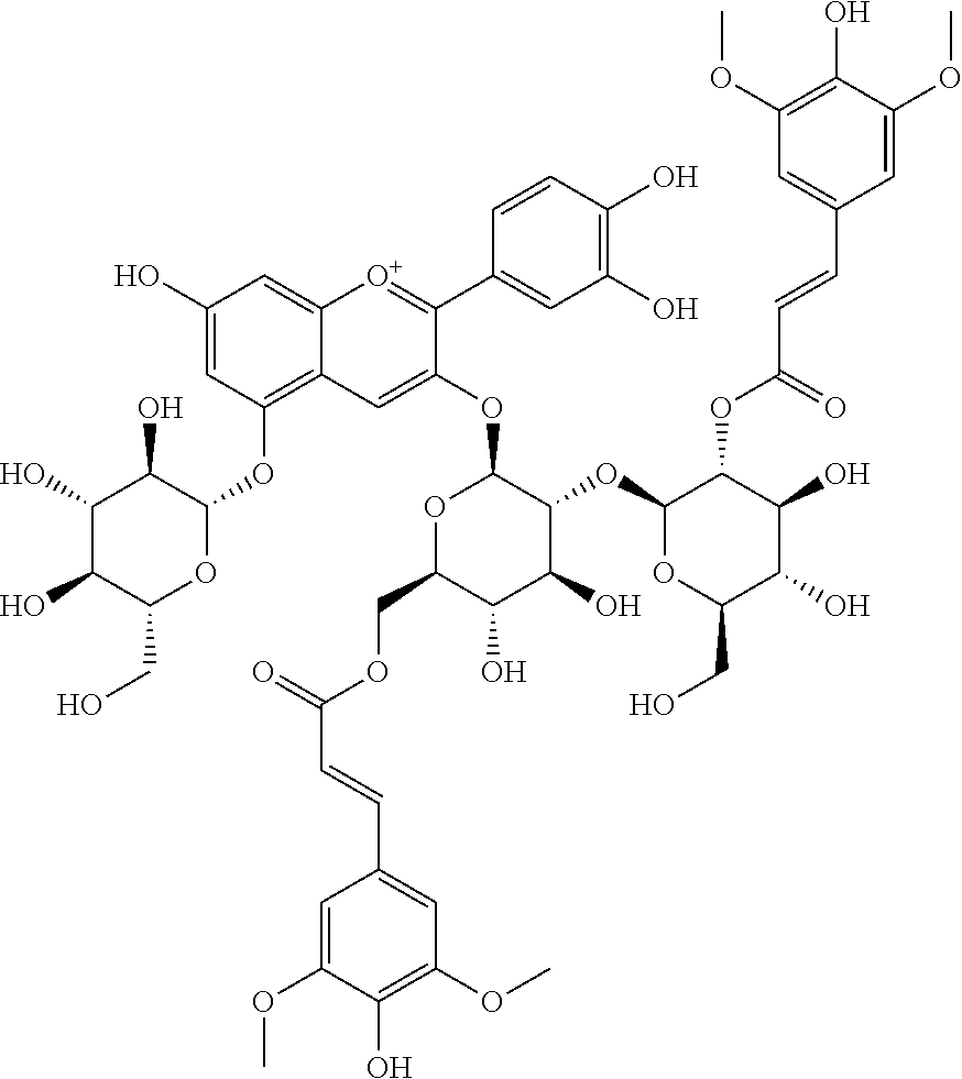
C12=C(OC3C(O)C(O)C(O)C(CO)O3)C=C(O)C=C1[O+]=C(C1=CC(O)=C(O)C=C1)C(OC1OC(COC(C=CC3=CC(OC)=C(O)C(OC)=C3)=O)C(O)C(O)C1OC1OC(CO)C(O)C(O)C1OC(=O)C=CC1=CC(OC)=C(O)C(OC)=C1)=C2
